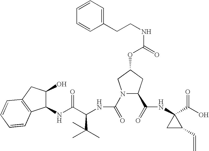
N1(C(=O)NC(C(NC2C(O)CC3=C2C=CC=C3)=O)C(C)(C)C)C(C(=O)NC2(C(O)=O)CC2C=C)CC(OC(NCCC2=CC=CC=C2)=O)C1
